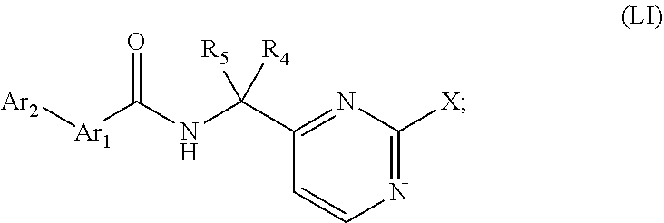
N1=C(C(NC([Ar1][Ar2])=O)([R5])[R4])C=CN=C1[X]
